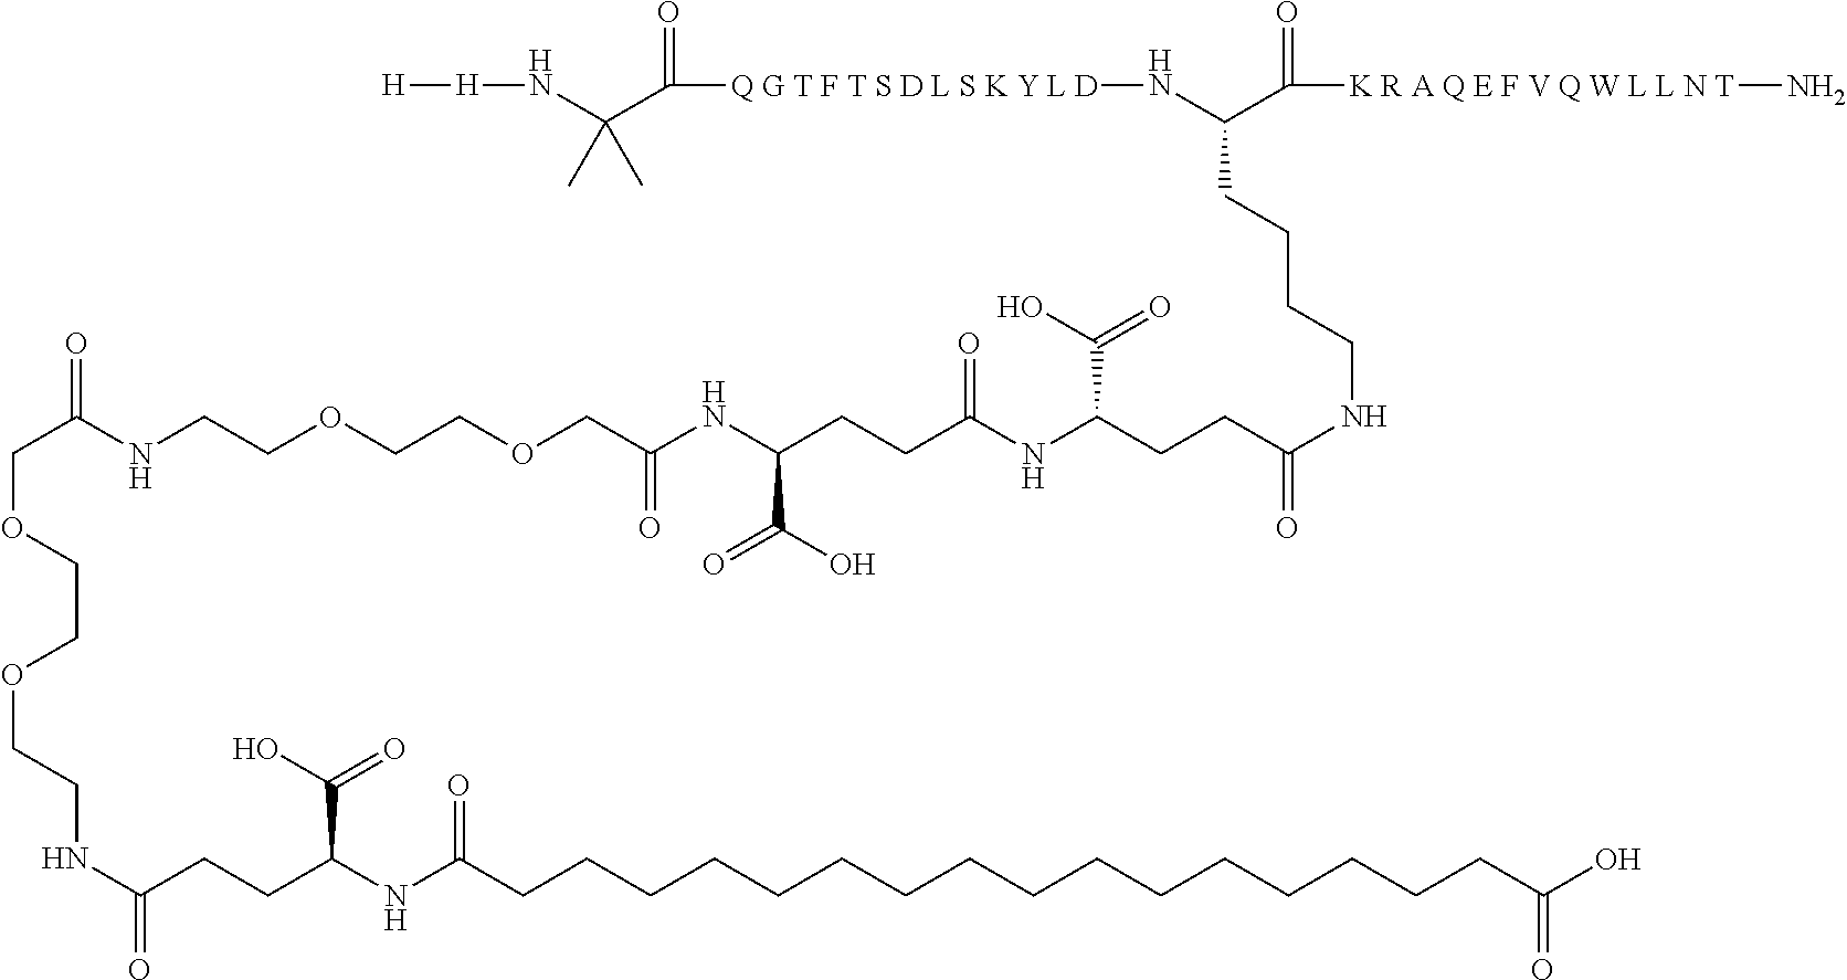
N(C(C([Q G T F T S D L S K Y L D]NC(C([K R A Q E F V Q W L L N T]N)=O)CCCCNC(=O)CCC(NC(CCC(NC(COCCOCCNC(COCCOCCNC(CCC(NC(CCCCCCCCCCCCCCCCC(=O)O)=O)C(=O)O)=O)=O)=O)C(O)=O)=O)C(O)=O)=O)(C)C)[H][H]
